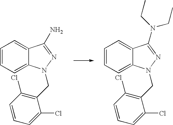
C1=CC=C2C(=C1)C(N)=NN2CC1=C(Cl)C=CC=C1Cl.C1=CC=C2C(=C1)C(N(CC)CC)=NN2CC1=C(Cl)C=CC=C1Cl
